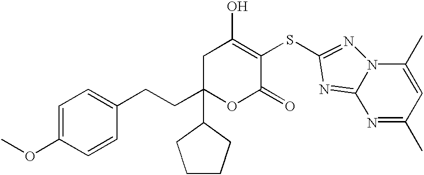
C1(OC)=CC=C(CCC2(C3CCCC3)OC(=O)C(SC3=NN4C(C)=CC(C)=NC4=N3)=C(O)C2)C=C1
